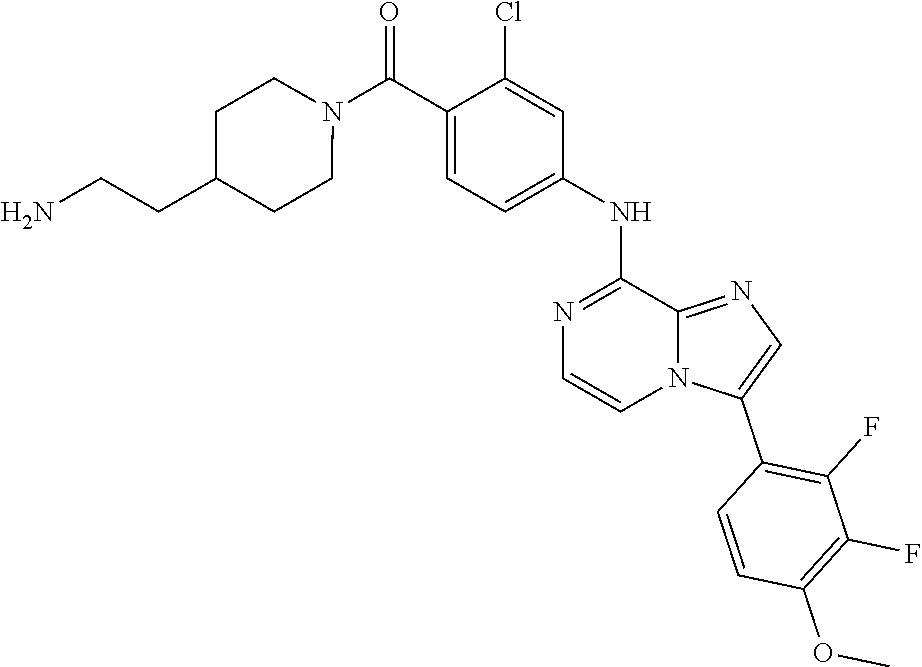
C1(Cl)=CC(NC2=NC=CN3C2=NC=C3C2=C(F)C(F)=C(OC)C=C2)=CC=C1C(N1CCC(CCN)CC1)=O
